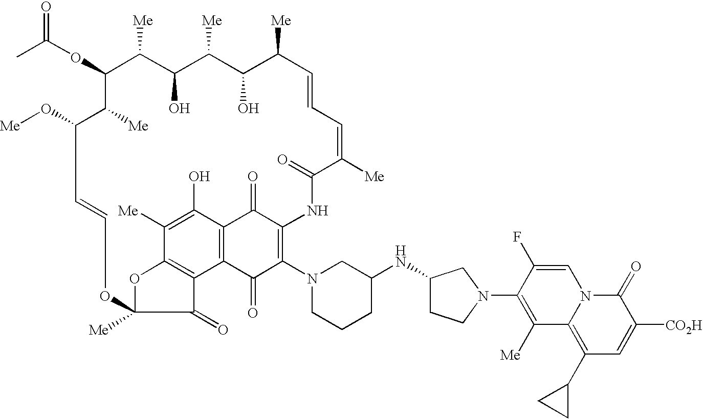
C1=CC=C([Me])C(=O)NC2=C(N3CCCC(NC4CCN(C5=C([Me])C6=C(C7CC7)C=C([CO2H])C(=O)N6C=C5F)C4)C3)C(=O)C3=C(C(O)=C([Me])C4=C3C(=O)C([Me])(OC=CC(O[Me])C([Me])C(OC(C)=O)C([Me])C(O)C([Me])C(O)C1[Me])O4)C2=O
